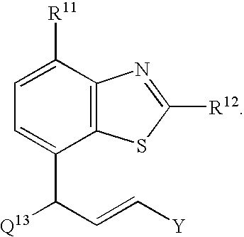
C1([R11])=CC=C(C([Q13])C=C[Y])C2=C1N=C([R12])S2
